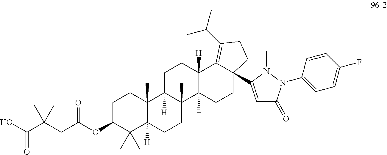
C1C(OC(CC(C(O)=O)(C)C)=O)C(C)(C)C2([H])C(C)(C1)C1([H])C(C)(CC2)C2(C)C([H])(CC1)C1=C(C(C)C)CCC1(C1=CC(=O)N(C3=CC=C(F)C=C3)N1C)CC2
